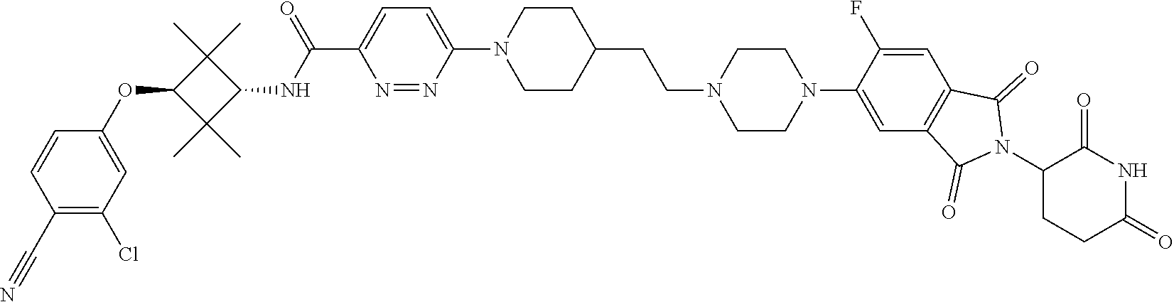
C1(N2CCN(CCC3CCN(C4=CC=C(C(=O)NC5C(C)(C)C(OC6=CC(Cl)=C(C#N)C=C6)C5(C)C)N=N4)CC3)CC2)=CC2=C(C=C1F)C(=O)N(C1CCC(=O)NC1=O)C2=O
